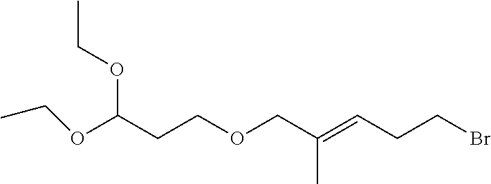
O(C(CCOCC(=CCCBr)C)OCC)CC
